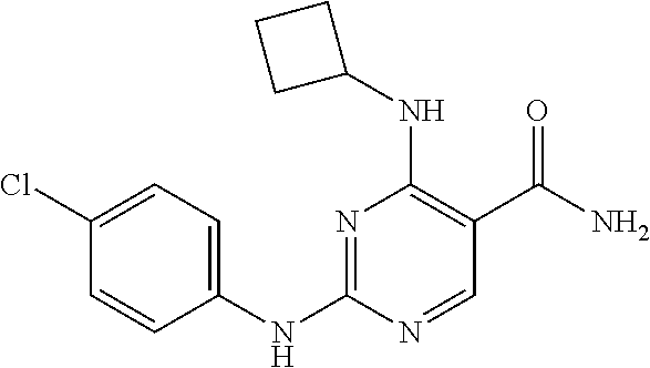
C1=CC(NC2=NC(NC3CCC3)=C(C(N)=O)C=N2)=CC=C1Cl
